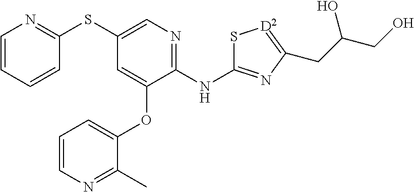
S(C1=CN=C(NC2=NC(CC(CO)O)=[D2]S2)C(OC2=CC=CN=C2C)=C1)C1=NC=CC=C1
